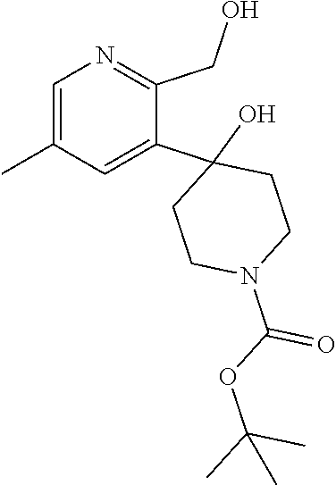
C1=C(C)C=C(C2(O)CCN(C(=O)OC(C)(C)C)CC2)C(CO)=N1
